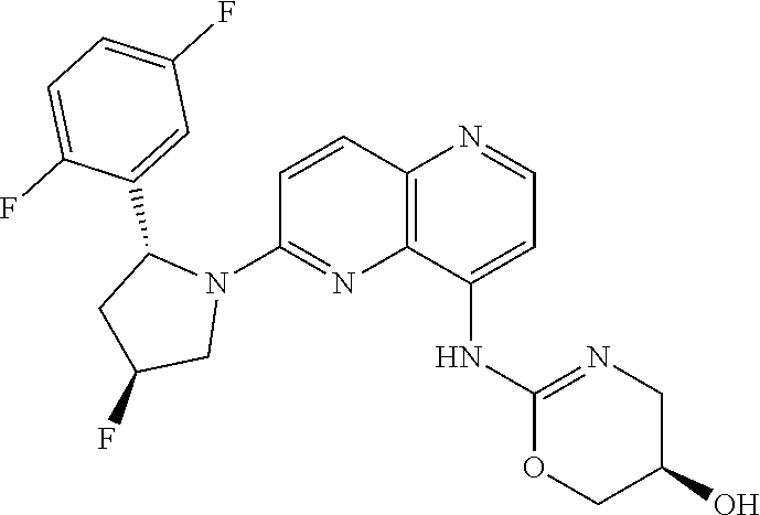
C1=CC2=C(N=C1N1C(C3=CC(F)=CC=C3F)CC(F)C1)C(NC1=NCC(O)CO1)=CC=N2
